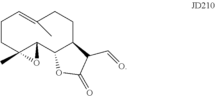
C1CC2(C)C(C3C(CCC(C)=C1)C(C=O)C(=O)O3)O2
